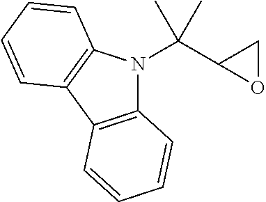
C12=C(C3=C(N1C(C1OC1)(C)C)C=CC=C3)C=CC=C2
